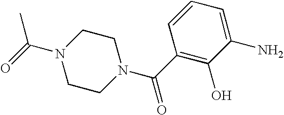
C1CN(C(C2=C(O)C(N)=CC=C2)=O)CCN1C(=O)C
